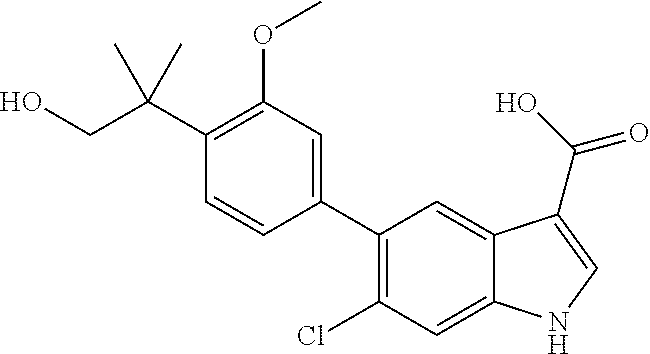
C1(C(CO)(C)C)=C(OC)C=C(C2=C(Cl)C=C3C(=C2)C(C(O)=O)=CN3)C=C1
